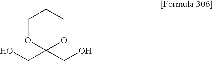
OCC1(CO)OCCCO1
